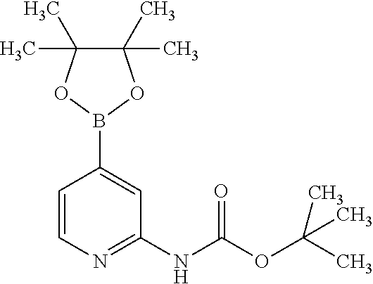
C1=CN=C(NC(OC(C)(C)C)=O)C=C1B1OC(C)(C)C(C)(C)O1
